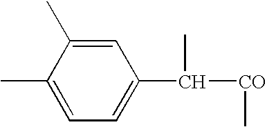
C1=C(C)C(C)=CC=C1C(C)[CO]C
